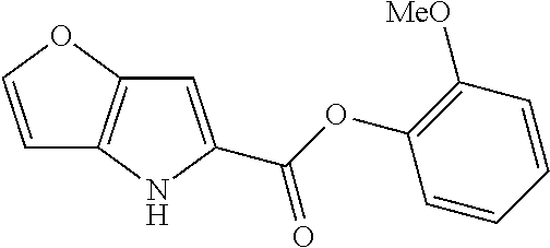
C1=COC2=C1NC(C(OC1=C([MeO])C=CC=C1)=O)=C2
